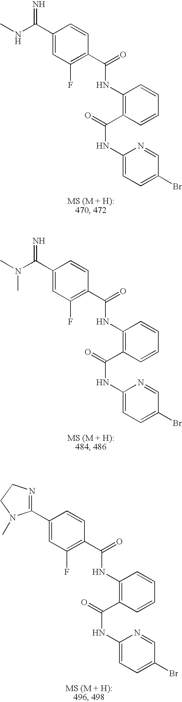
C1(C(NC)=N)=CC(F)=C(C(=O)NC2=C(C(=O)NC3=CC=C(Br)C=N3)C=CC=C2)C=C1.C1(C(=N)N(C)C)=CC(F)=C(C(=O)NC2=C(C(=O)NC3=CC=C(Br)C=N3)C=CC=C2)C=C1.C1(C2=NCCN2C)=CC(F)=C(C(=O)NC2=C(C(=O)NC3=CC=C(Br)C=N3)C=CC=C2)C=C1
